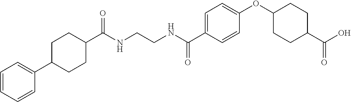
C1(C(NCCNC(C2=CC=C(OC3CCC(C(O)=O)CC3)C=C2)=O)=O)CCC(C2=CC=CC=C2)CC1
